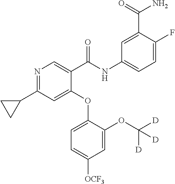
C1(OC2=CC=C([OCF3])C=C2OC([D])([D])[D])=CC(C2CC2)=NC=C1C(NC1=CC=C(F)C(C(N)=O)=C1)=O
